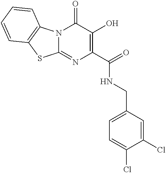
N12C(=NC(C(=O)NCC3=CC=C(Cl)C(Cl)=C3)=C(O)C1=O)SC1=C2C=CC=C1
